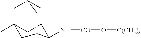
C1C2(C)CC3CC1CC(C3N[CO]O[C(CH3)3])C2
